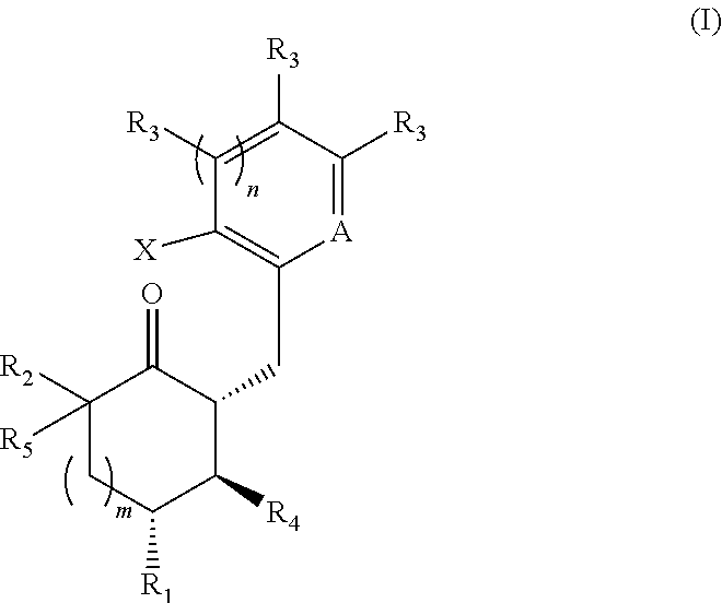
[A]1=C([R3])C([R3])=C([R3])C([X])=C1CC1C(=O)C([R2])([R5])CC([R1])C1[R4]
